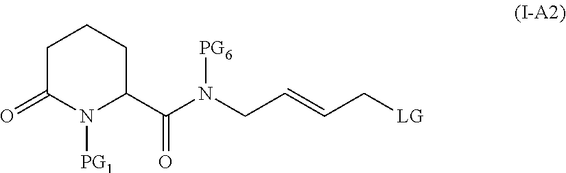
C1C(=O)N([PG1])C(C(N(CC=CC[LG])[PG6])=O)CC1
